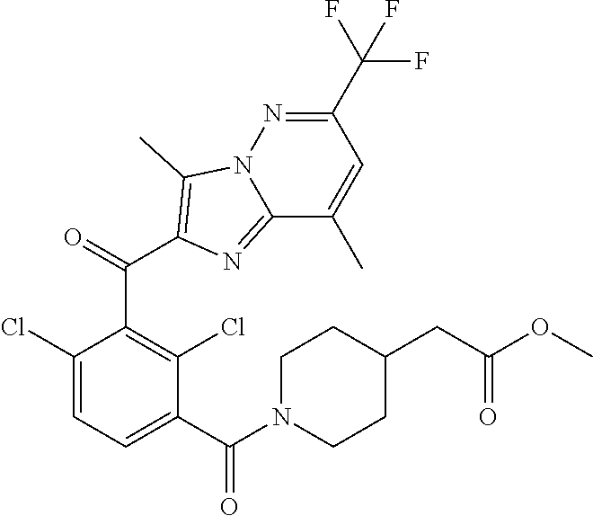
C1(Cl)=CC=C(C(=O)N2CCC(CC(OC)=O)CC2)C(Cl)=C1C(C1=C(C)N2C(=N1)C(C)=CC(C(F)(F)F)=N2)=O
